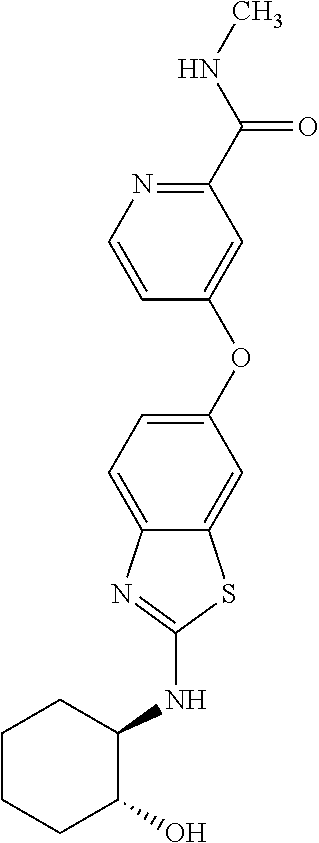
C1CCC(O)C(NC2=NC3=CC=C(OC4=CC(C(NC)=O)=NC=C4)C=C3S2)C1
